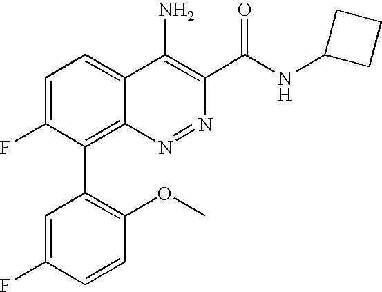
C1(C2=C3C(=CC=C2F)C(N)=C(C(NC2CCC2)=O)N=N3)=C(OC)C=CC(F)=C1
